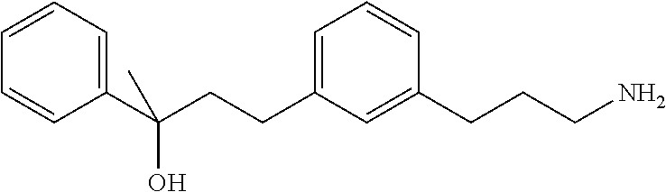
C1(CCC(O)(C2=CC=CC=C2)C)=CC=CC(CCCN)=C1
